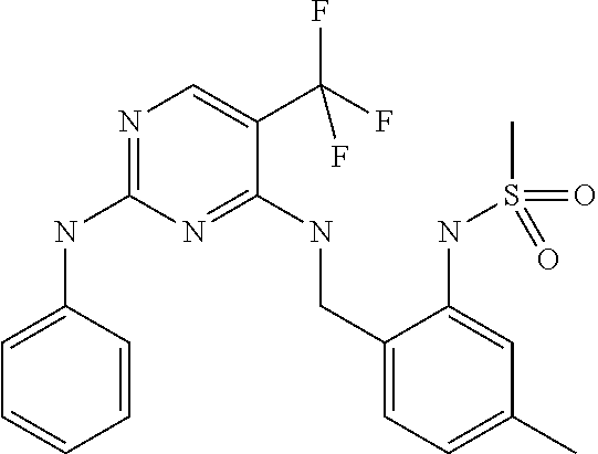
C1=C(NC2=NC=C(C(F)(F)F)C(NCC3=CC=C(C)C=C3NS(=O)(C)=O)=N2)C=CC=C1
